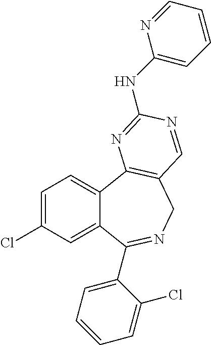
C1=C(Cl)C=C2C(=C1)C1=C(CN=C2C2=CC=CC=C2Cl)C=NC(NC2=CC=CC=N2)=N1
